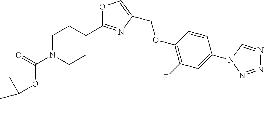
O1C(C2CCN(C(OC(C)(C)C)=O)CC2)=NC(COC2=C(F)C=C(N3C=NN=N3)C=C2)=C1
